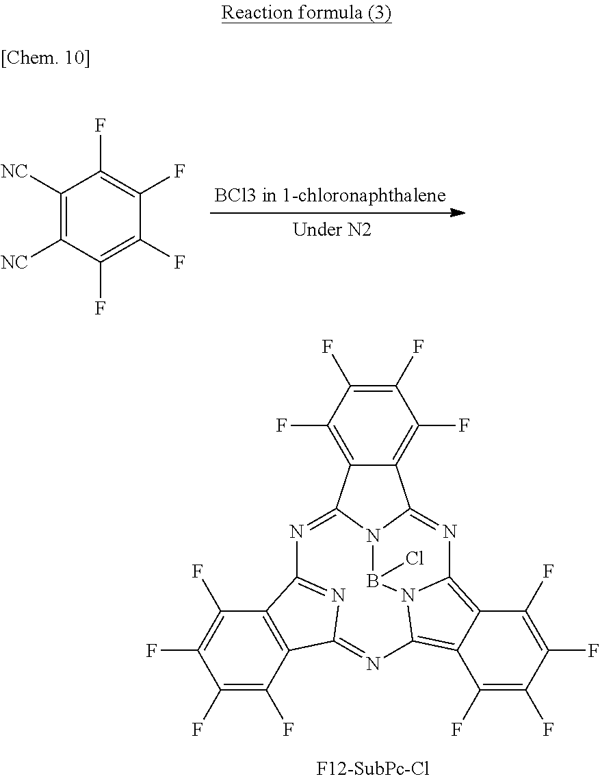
C1([NC])=C([NC])C(F)=C(F)C(F)=C1F.C1(F)=C(F)C(F)=C2C(=C1F)C1=NC3=C4C(=C5N3B(Cl)N1C2=NC1=NC(=N5)C2=C1C(F)=C(F)C(F)=C2F)C(F)=C(F)C(F)=C4F
